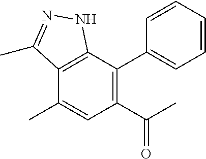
C12=C(C(C3=CC=CC=C3)=C(C(C)=O)C=C1C)NN=C2C
